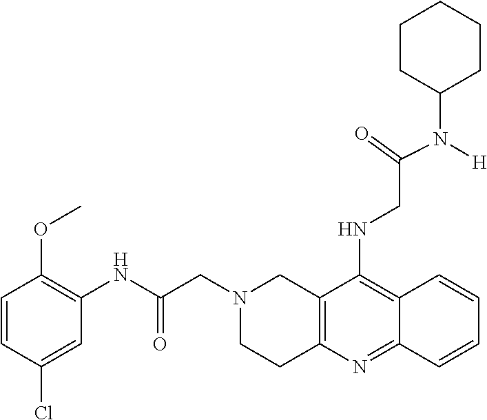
C1=CC(Cl)=CC(NC(CN2CC3=C(CC2)N=C2C(=C3NCC(=O)N(C3CCCCC3)[H])C=CC=C2)=O)=C1OC
